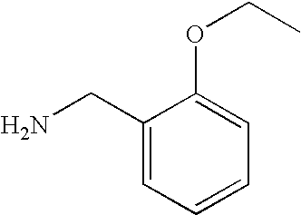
C1(CN)=CC=CC=C1OCC
